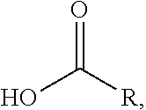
O=C([R])O
